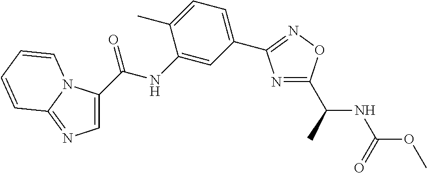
C1=C(C(NC2=CC(C3=NOC(C(NC(OC)=O)C)=N3)=CC=C2C)=O)N2C(=N1)C=CC=C2
